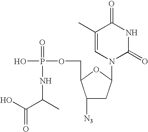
OP(OCC1C([N3])CC(N2C(=O)NC(=O)C(C)=C2)O1)(=O)NC(C(O)=O)C
